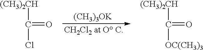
[(CH3)2CH]C(Cl)=O.[(CH3)3OK].[(CH3)2CH]C(=O)[OC(CH3)3]
